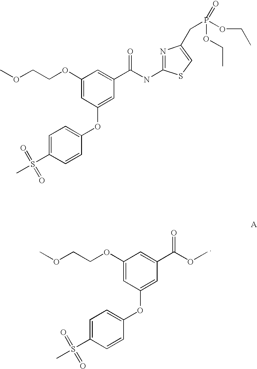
COC(C1=CC(OCCOC)=CC(OC2=CC=C(S(C)(=O)=O)C=C2)=C1)=O.N1=C(NC(C2=CC(OCCOC)=CC(OC3=CC=C(S(C)(=O)=O)C=C3)=C2)=O)SC=C1CP(=O)(OCC)OCC
